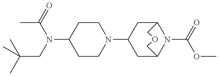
C1CN(C2CC3N(C(=O)OC)C(C2)COC3)CCC1N(CC(C)(C)C)C(C)=O
